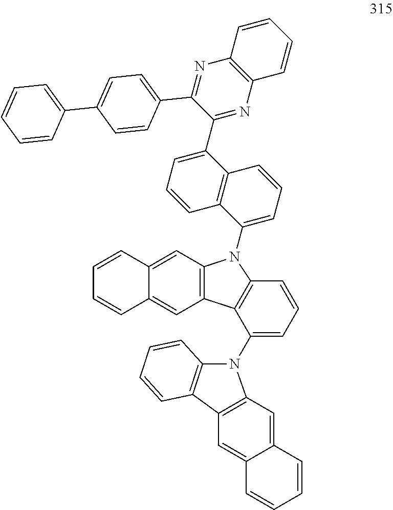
C1=CC=CC2=CC3=C(C=C12)C1=C(N3C2=CC=CC3=C2C=CC=C3C2=NC3=C(N=C2C2=CC=C(C4=CC=CC=C4)C=C2)C=CC=C3)C=CC=C1N1C2=C(C=CC=C2)C2=C1C=C1C(=C2)C=CC=C1
